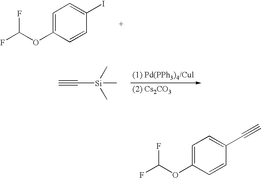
C1=C(OC(F)F)C=CC(I)=C1.C#C[Si](C)(C)C.C1=C(OC(F)F)C=CC(C#C)=C1
